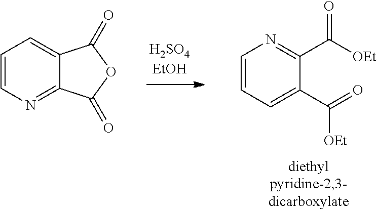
C1=CC=C(C(=O)[OEt])C(C([OEt])=O)=N1.C1=CN=C2C(=C1)C(=O)OC2=O
